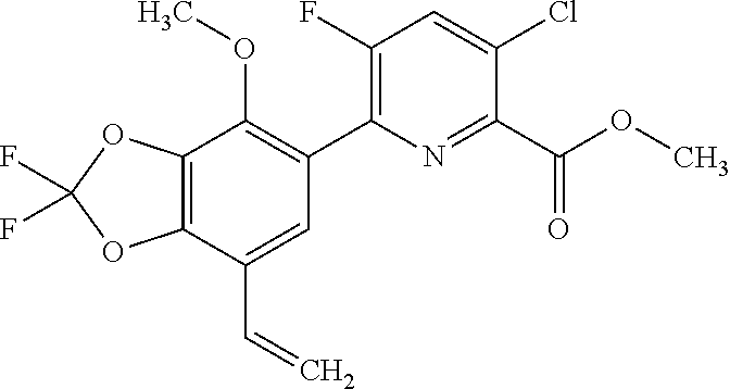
O(C)C(C1=NC(C2=C(OC)C3=C(OC(F)(F)O3)C(C=C)=C2)=C(F)C=C1Cl)=O
